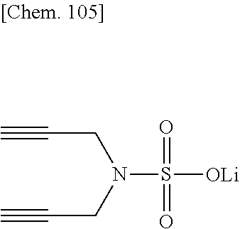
N(S(=O)(=O)[OLi])(CC#C)CC#C
